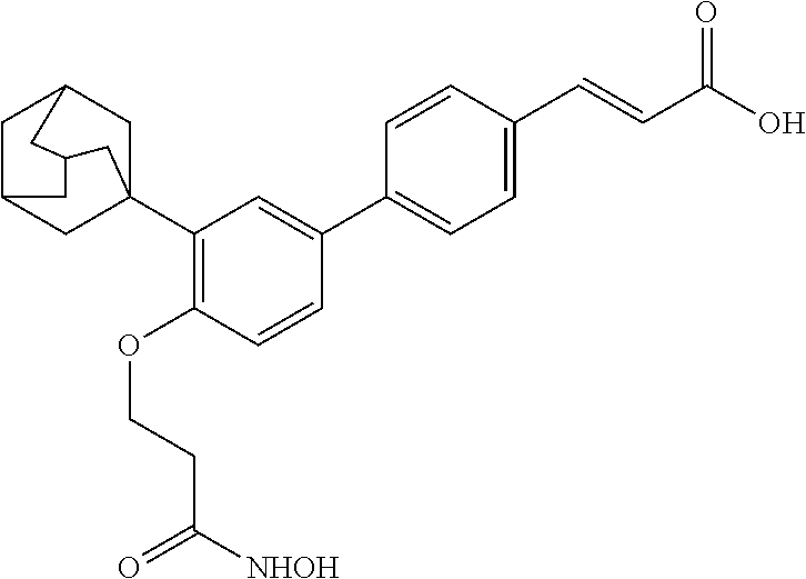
C1C2CC3(C4=C(OCCC([NHOH])=O)C=CC(C5=CC=C(C=CC(O)=O)C=C5)=C4)CC1CC(C2)C3
